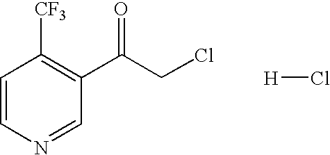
C1=CN=CC(C(CCl)=O)=C1[CF3].[H]Cl
